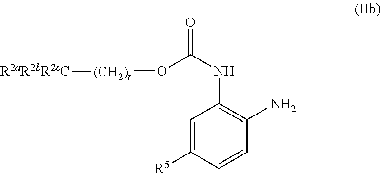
C1=C([R5])C=CC(N)=C1NC(=O)O[(CH2)t][R2aR2bR2cC]
